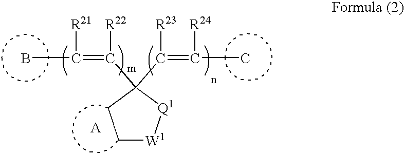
BC([R21])=C([R22])C1(C([R23])=C([R24])C)CC[W1][Q1]1
